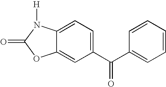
C12=CC(C(C3=CC=CC=C3)=O)=CC=C1N([H])C(=O)O2
